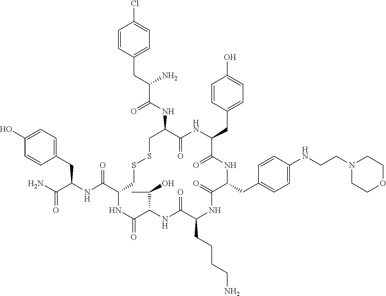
C1=C(O)C=CC(CC(NC(C2CSSCC(NC(C(CC3=CC=C(Cl)C=C3)N)=O)C(=O)NC(CC3=CC=C(O)C=C3)C(=O)NC(CC3=CC=C(NCCN4CCOCC4)C=C3)C(=O)NC(CCCCN)C(=O)NC(C(C)O)C(=O)N2)=O)C(N)=O)=C1
